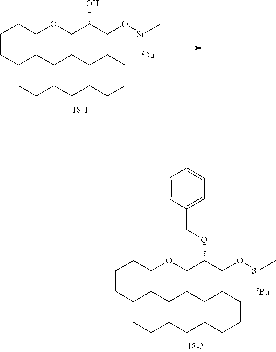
C(CCCCCCCCCCCCC)CCCCOCC(CO[Si](C)(C)[tBu])OCC1=CC=CC=C1.C(CCCCCCCCCCCCC)CCCCOCC(CO[Si](C)(C)[tBu])O
